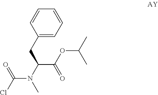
C1(CC(C(OC(C)C)=O)N(C)C(Cl)=O)=CC=CC=C1
